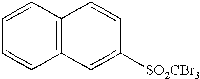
C12=C(C=CC=C1)C=CC([SO2CBr3])=C2
